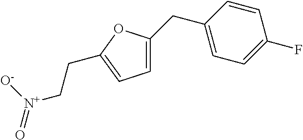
C1=C(CC2=CC=C(F)C=C2)OC(CC[N+](=O)[O-])=C1
